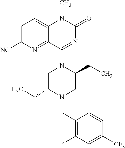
C1=C([NC])N=C2C(=C1)N(C)C(=O)N=C2N1C(CC)CN(CC2=C(F)C=C([CF3])C=C2)C(CC)C1
